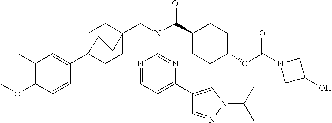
C1(C)=C(OC)C=CC(C23CCC(CN(C(C4CCC(OC(N5CC(O)C5)=O)CC4)=O)C4=NC(C5=CN(C(C)C)N=C5)=CC=N4)(CC2)CC3)=C1
